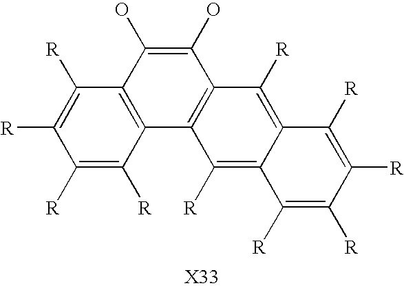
C12=C(C(O)=C(O)C3=C1C([R])=C1C(=C3[R])C([R])=C([R])C([R])=C1[R])C([R])=C([R])C([R])=C2[R]
